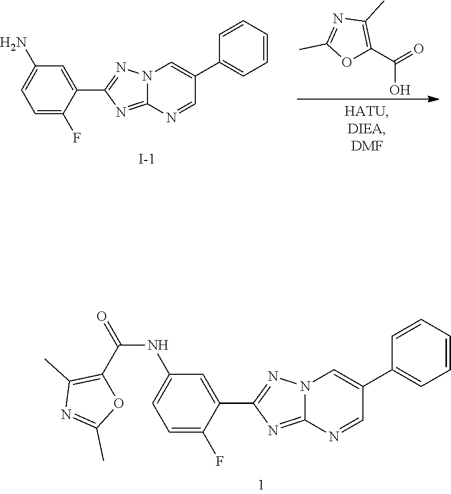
C1=C(F)C(C2=NN3C(=N2)N=CC(C2=CC=CC=C2)=C3)=CC(NC(=O)C2=C(C)N=C(C)O2)=C1.C1(C(=O)O)=C(C)N=C(C)O1.C1=C(F)C(C2=NN3C(=N2)N=CC(C2=CC=CC=C2)=C3)=CC(N)=C1.[I-]
